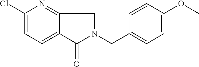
C1(Cl)=CC=C2C(=N1)CN(CC1=CC=C(OC)C=C1)C2=O
